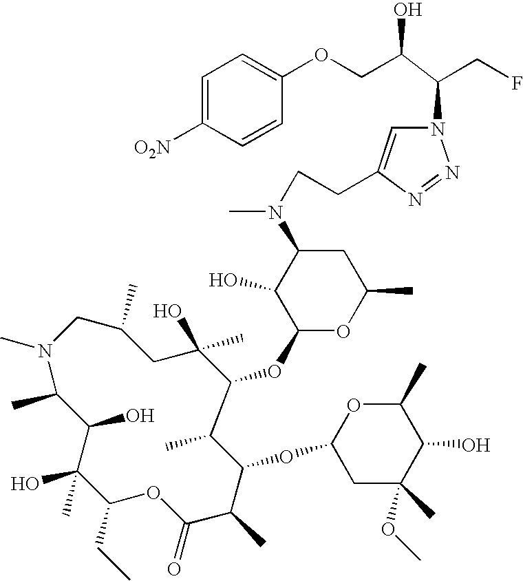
N1(C)CC(C)CC(O)(C)C(OC2OC(C)CC(N(C)CCC3=CN(C(CF)C(COC4=CC=C([O2N])C=C4)O)N=N3)C2O)C(C)C(OC2CC(C)(OC)C(O)C(C)O2)C(C)C(=O)OC(CC)C(O)(C)C(O)C1C
